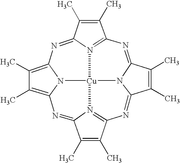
C1(C)=C2N3C(=C1C)N=C1C(C)=C(C)C4=N1[Cu]31N3=C(C(C)=C(C)C3=N2)N=C2C(C)=C(C)C(=N4)N21
